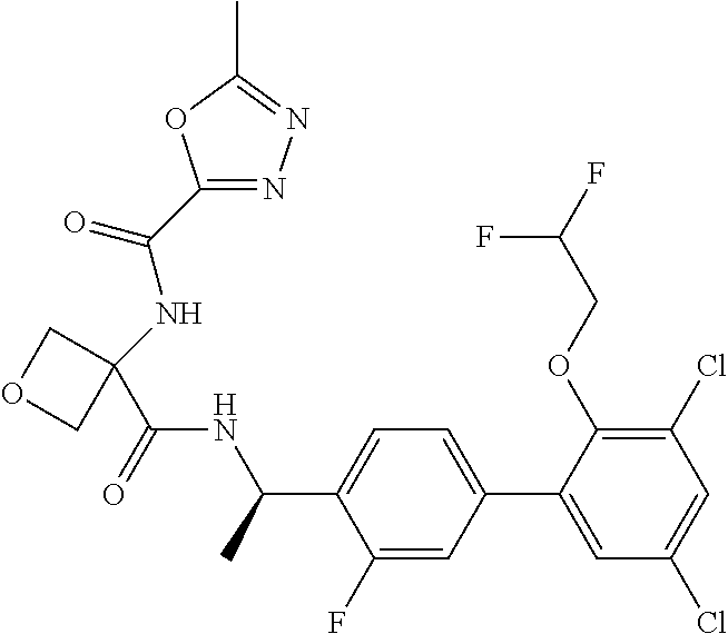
C1(C(NC2(C(NC(C3=CC=C(C4=CC(Cl)=CC(Cl)=C4OCC(F)F)C=C3F)C)=O)COC2)=O)=NN=C(C)O1
